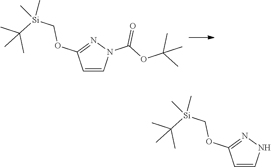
C1=CN(C(=O)OC(C)(C)C)N=C1OC[Si](C(C)(C)C)(C)C.C1=CNN=C1OC[Si](C(C)(C)C)(C)C
